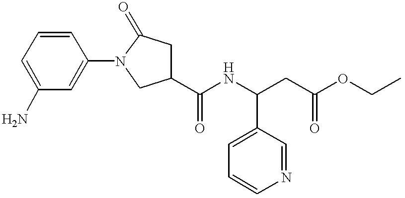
NC1=CC=CC(N2CC(C(NC(C3=CC=CN=C3)CC(OCC)=O)=O)CC2=O)=C1
